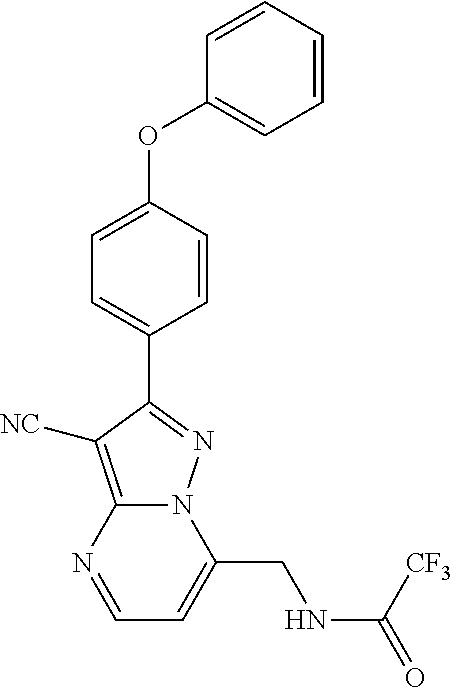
C1=CC=CC=C1OC1=CC=C(C2=NN3C(=C2[NC])N=CC=C3CNC(=O)[CF3])C=C1
